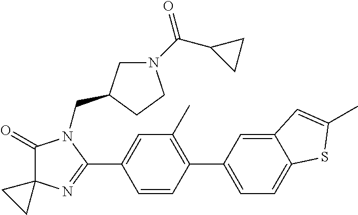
C1(=O)C2(N=C(C3=CC(C)=C(C4=CC=C5C(=C4)C=C(C)S5)C=C3)N1CC1CN(C(C3CC3)=O)CC1)CC2
